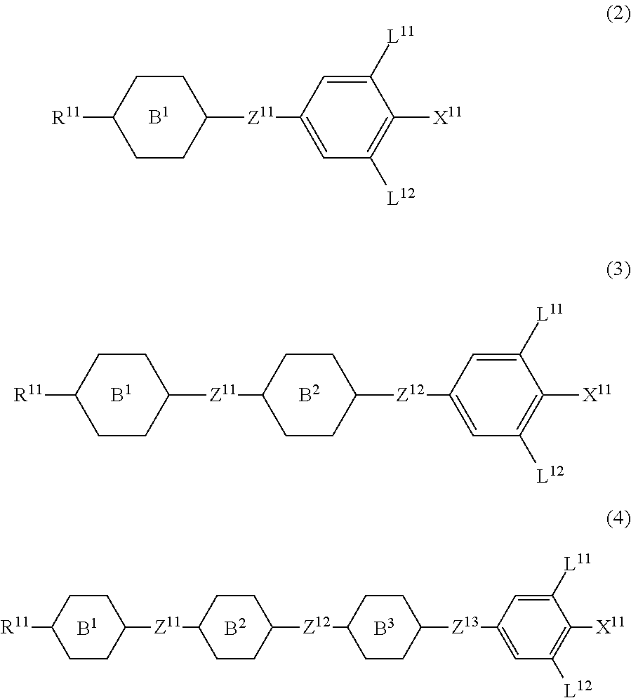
C1CC([R11])CCC1[Z11]C1=CC([L12])=C([X11])C([L11])=C1.C1CC([R11])CCC1[Z11]C1CCC([Z12]C2=CC([L12])=C([X11])C([L11])=C2)CC1.C1CC([R11])CCC1[Z11]C1CCC([Z12]C2CCC([Z13]C3=CC([L12])=C([X11])C([L11])=C3)CC2)CC1
